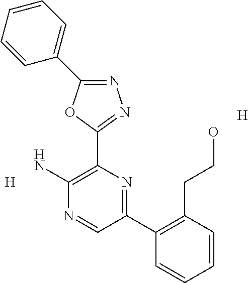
[H].N1=C(C2=CC=CC=C2)OC(C2=C(N)N=CC(C3=C(CCO)C=CC=C3)=N2)=N1.[H]
